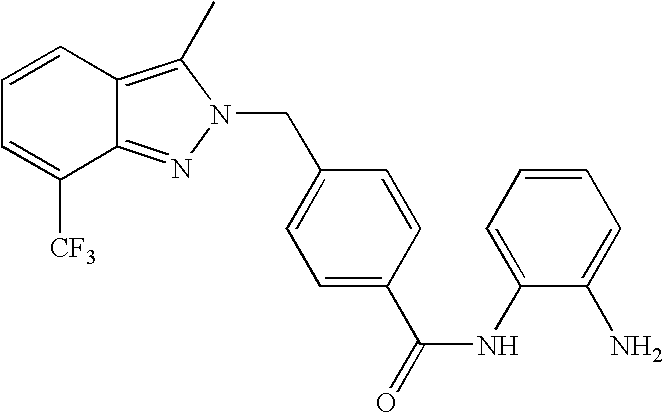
C1=C([CF3])C2=NN(CC3=CC=C(C(NC4=CC=CC=C4N)=O)C=C3)C(C)=C2C=C1
